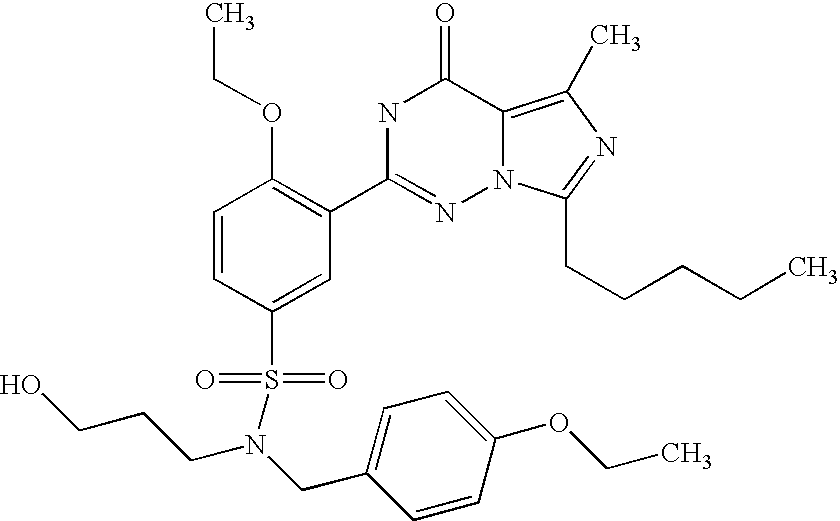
C1=CC(S(N(CC2=CC=C(OCC)C=C2)CCCO)(=O)=O)=CC(C2=NN3C(=C(C)N=C3CCCCC)C(=O)N2)=C1OCC
